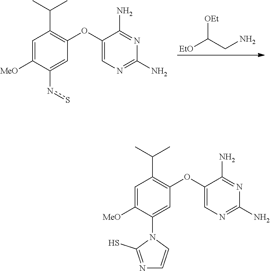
C(C1=C(OC2=CN=C(N)N=C2N)C=C(N2C(S)=NC=C2)C([MeO])=C1)(C)C.C(C1=C(OC2=CN=C(N)N=C2N)C=C(ns)C([MeO])=C1)(C)C.C([OEt])(CN)[EtO]
